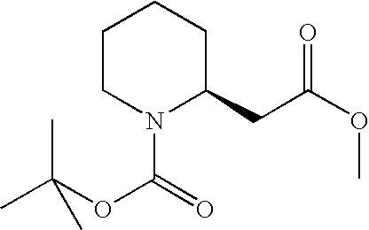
C1CN(C(=O)OC(C)(C)C)C(CC(OC)=O)CC1
